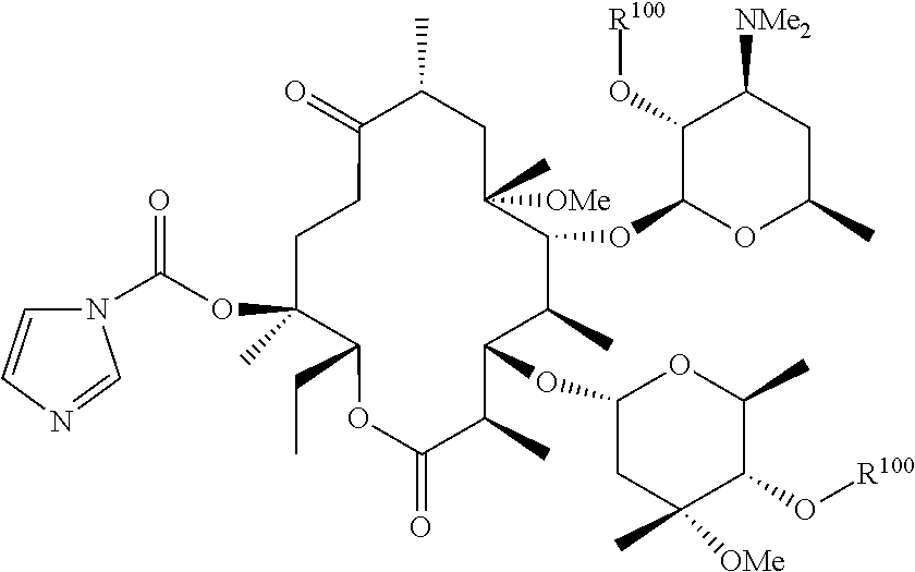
C1C(C)(OC(N2C=CN=C2)=O)C(CC)OC(=O)C(C)C(OC2CC(C)([OMe])C(O[R100])C(C)O2)C(C)C(OC2OC(C)CC([NMe2])C2O[R100])C(C)([OMe])CC(C)C(=O)C1
